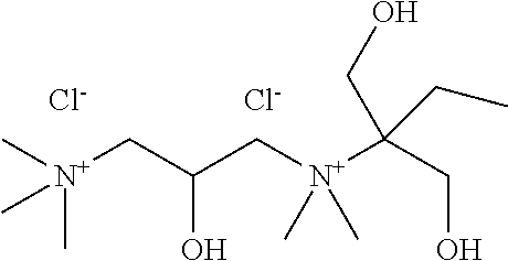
C[N+](C)(CC(O)C[N+](C(CO)(CC)CO)(C)C)C.[Cl-].[Cl-]
